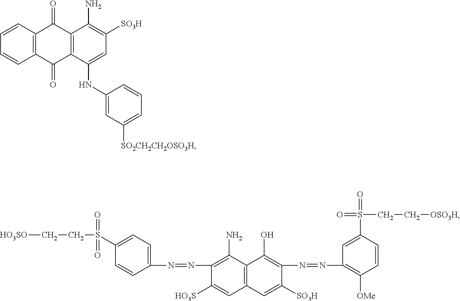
C1=CC2=C(C=C1)C(=O)C1=C(C2=O)C(N)=C([SO3H])C=C1NC1=CC([SO2CH2CH2OSO3H])=CC=C1.[HO3SO]CCS(=O)(=O)C1=CC=C(N=NC2=C(N)C3=C(C=C2[HO3S])C=C([SO3H])C(N=NC2=C([OMe])C=CC(S(=O)(=O)CC[OSO3H])=C2)=C3O)C=C1
